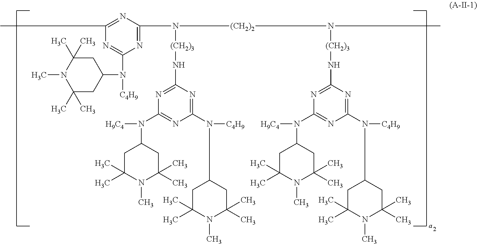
CC1=NC(N([(CH2)2]N([(CH2)3]NC2=NC(N([H9C4])C3CC(C)(C)N(C)C(C)(C)C3)=NC(N(C3CC(C)(C)N(C)C(C)(C)C3)[C4H9])=N2)C)[(CH2)3]NC2=NC(N([H9C4])C3CC(C)(C)N(C)C(C)(C)C3)=NC(N(C3CC(C)(C)N(C)C(C)(C)C3)[C4H9])=N2)=NC(N(C2CC(C)(C)N(C)C(C)(C)C2)[C4H9])=N1
